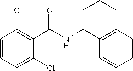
C1=CC=C(Cl)C(C(NC2C3=C(CCC2)C=CC=C3)=O)=C1Cl
